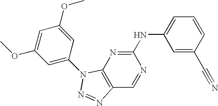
C1=C(C#N)C=CC=C1NC1=NC2=C(C=N1)N=NN2C1=CC(OC)=CC(OC)=C1
